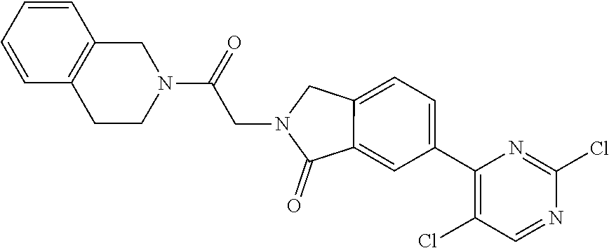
ClC1=NC(C2=CC=C3C(=C2)C(=O)N(CC(N2CC4=C(C=CC=C4)CC2)=O)C3)=C(Cl)C=N1
